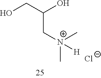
OCC(O)C[N+](C)(C)[H].[Cl-]
